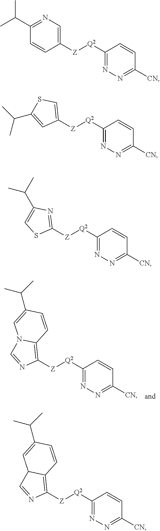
C1([Z][Q2]C2=NN=C([CN])C=C2)=C2N(C=N1)C=C(C(C)C)C=C2.C1=C([Z][Q2]C2=NN=C([CN])C=C2)C=CC(C(C)C)=N1.C1([Z][Q2]C2=NN=C([CN])C=C2)=CSC(C(C)C)=C1.C1([Z][Q2]C2=NN=C([CN])C=C2)=NC(C(C)C)=CS1.C1([Z][Q2]C2=NN=C([CN])C=C2)=C2C(C=N1)C=C(C(C)C)C=C2
